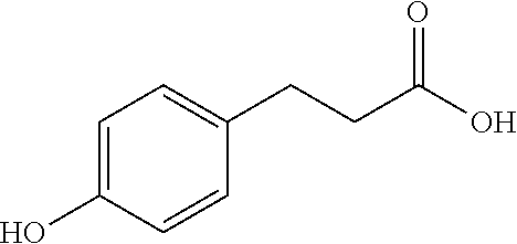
C1=C(O)C=CC(CCC(O)=O)=C1
